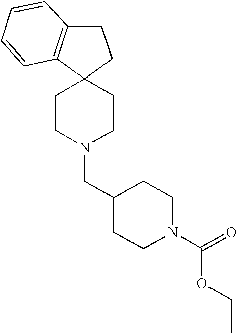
C12(CCN(CC3CCN(C(OCC)=O)CC3)CC1)CCC1=C2C=CC=C1
